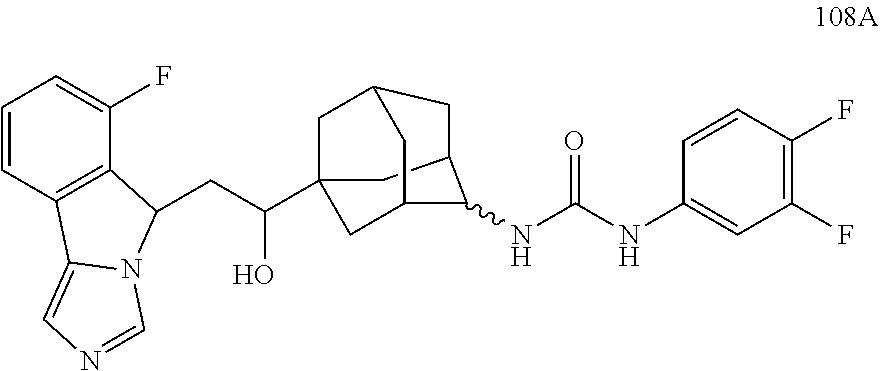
C1C2CC3CC1(C(CC1C4=C(C=CC=C4F)C4=CN=CN41)O)CC(C2)C3NC(NC1=CC(F)=C(F)C=C1)=O
